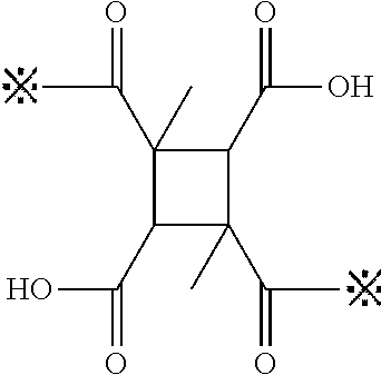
C1(C(=O)C)(C)C(C(=O)O)C(C(=O)C)(C)C1C(=O)O
